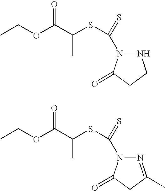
N1(C(SC(C)C(=O)OCC)=S)NCCC1=O.N1(C(SC(C)C(OCC)=O)=S)N=C(C)CC1=O
